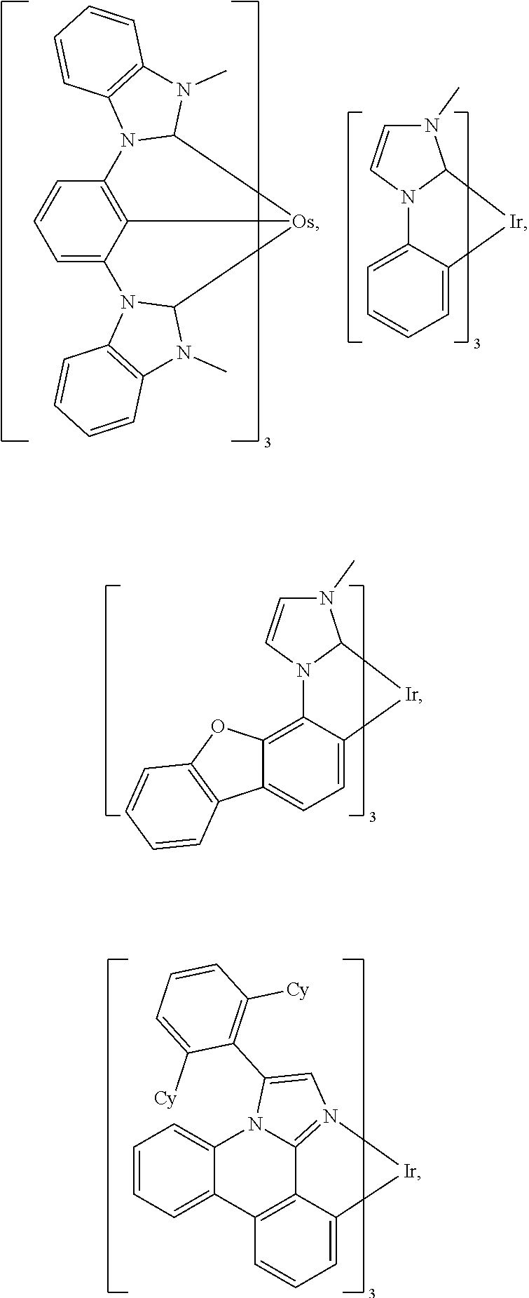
C1=C2C(=C3C(=C1)C1=C(O3)C=CC=C1)N1C(N(C)C=C1)[Ir]2.C1=CC=C2C(=C1)N1C3=N(C=C1C1=C([Cy])C=CC=C1[Cy])[Ir]C1=CC=CC2=C31.C1=C2C(=CC=C1)N1C(N(C)C=C1)[Ir]2.C1=C2C3=C(C=C1)N1C(N(C)C4=C1C=CC=C4)[Os]3C1N2C2=C(N1C)C=CC=C2
